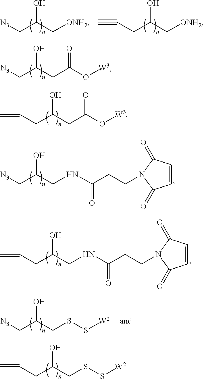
[N3]CC(O)CC(O[W3])=O.C(CC(O)CC(O[W3])=O)#C.[N3]CC(O)CNC(CCN1C(=O)C=CC1=O)=O.C(CC(O)CNC(CCN1C(=O)C=CC1=O)=O)#C.C(CC(O)CSS[W2])#C.[N3]CC(O)C[ONH2].C(CC(O)C[ONH2])#C.[N3]CC(O)CSS[W2]
